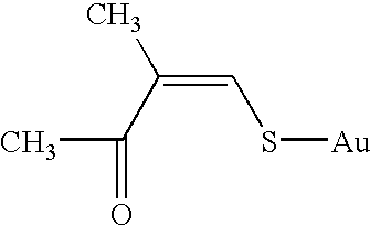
C(S[Au])=C(C)C(C)=O
